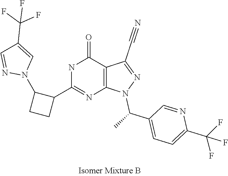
C1=C(C(F)(F)F)N=CC(C(C)N2N=C(C#N)C3=C2N=C(C2CCC2N2C=C(C(F)(F)F)C=N2)NC3=O)=C1
